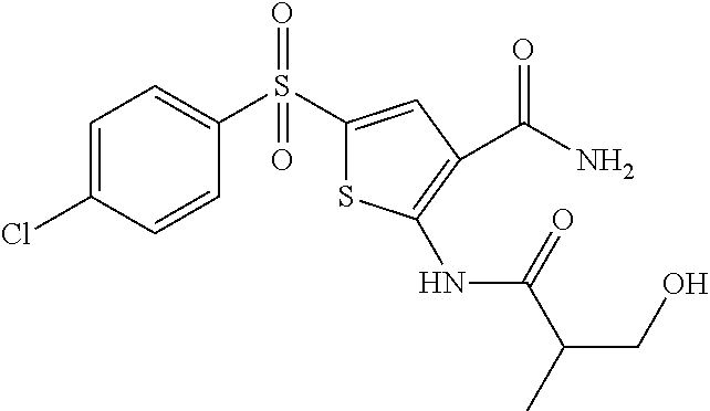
C1=C(Cl)C=CC(S(C2=CC(C(N)=O)=C(NC(C(C)CO)=O)S2)(=O)=O)=C1
